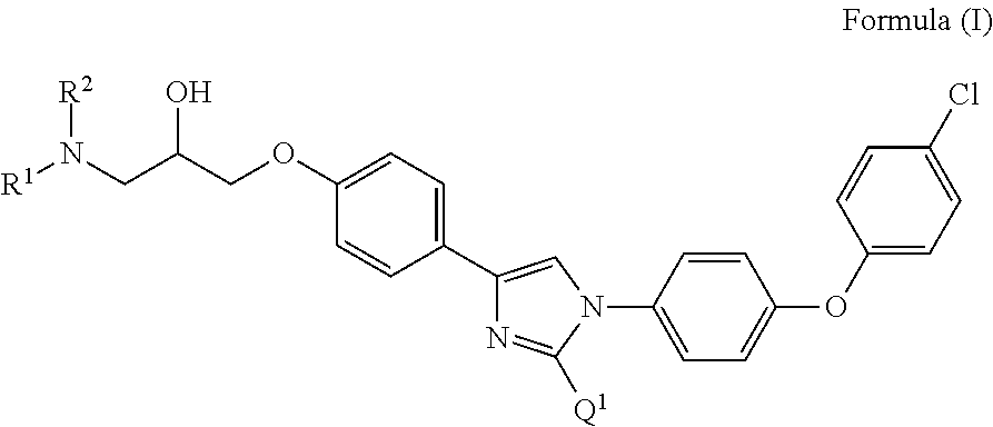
[R2]N(CC(COC1=CC=C(C2=CN(C3=CC=C(OC4=CC=C(Cl)C=C4)C=C3)C([Q1])=N2)C=C1)O)[R1]
